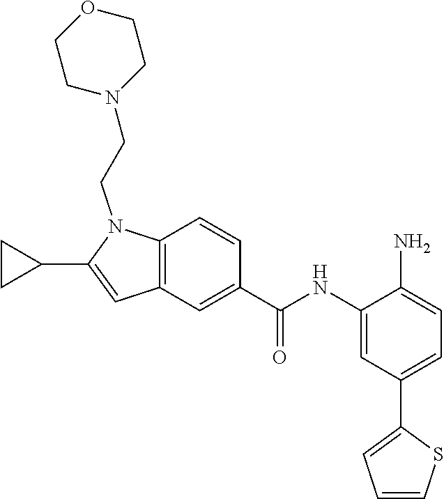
C1(NC(=O)C2=CC3=C(C=C2)N(CCN2CCOCC2)C(C2CC2)=C3)=CC(C2=CC=CS2)=CC=C1N
